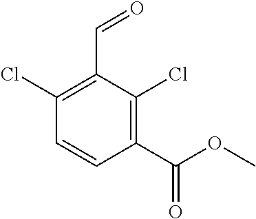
C1(C(OC)=O)=C(Cl)C(C=O)=C(Cl)C=C1
